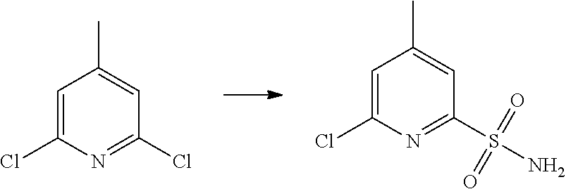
C1=C(Cl)N=C(Cl)C=C1C.C1=C(Cl)N=C(S(N)(=O)=O)C=C1C
